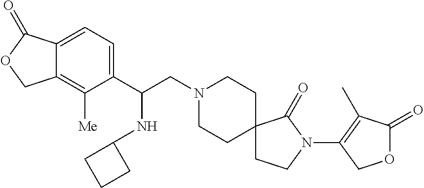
C1(C(CN2CCC3(CC2)CCN(C2=C(C)C(=O)OC2)C3=O)NC2CCC2)=CC=C2C(=C1[Me])COC2=O
